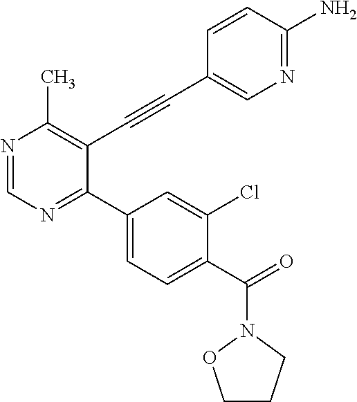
N1=CN=C(C2=CC=C(C(=O)N3CCCO3)C(Cl)=C2)C(C#CC2=CN=C(N)C=C2)=C1C
